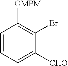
C1=CC=C([CHO])C(Br)=C1[OMPM]
